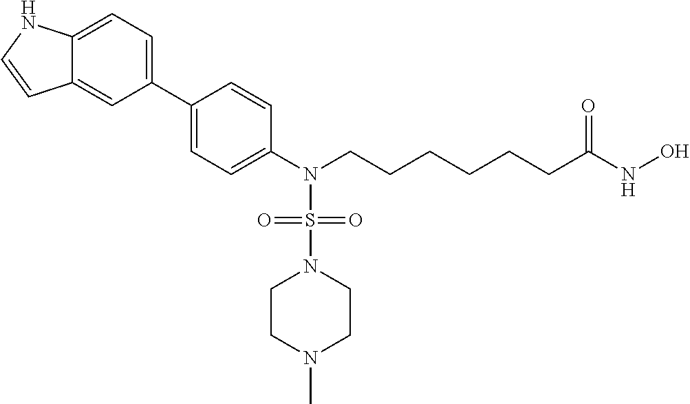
C12=CC=C(C3=CC=C(N(CCCCCCC(NO)=O)S(=O)(=O)N4CCN(C)CC4)C=C3)C=C1C=CN2
